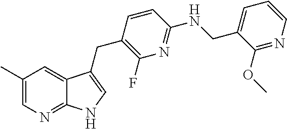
C1(OC)=NC=CC=C1CNC1=NC(F)=C(CC2=CNC3=NC=C(C)C=C32)C=C1
